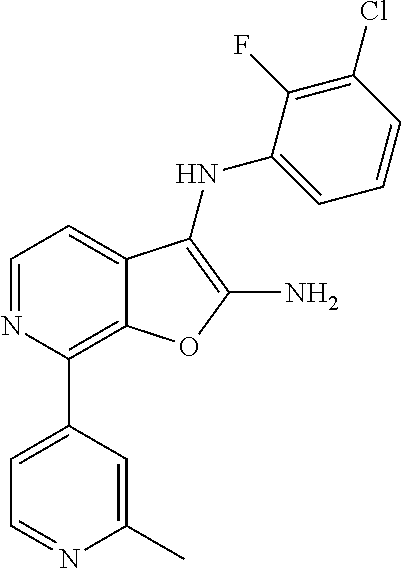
N1=CC=C2C(=C1C1=CC=NC(C)=C1)OC(N)=C2NC1=CC=CC(Cl)=C1F
